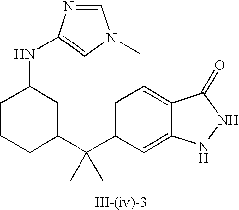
C1=C(C(C2CC(NC3=CN(C)C=N3)CCC2)(C)C)C=C2C(=C1)C(=O)NN2
